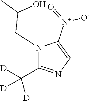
N1(CC(C)O)C(C([D])([D])[D])=NC=C1[N+](=O)[O-]
